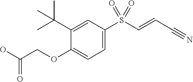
C1=C(S(C=CC#N)(=O)=O)C=C(C(C)(C)C)C(OCC(O)=O)=C1
